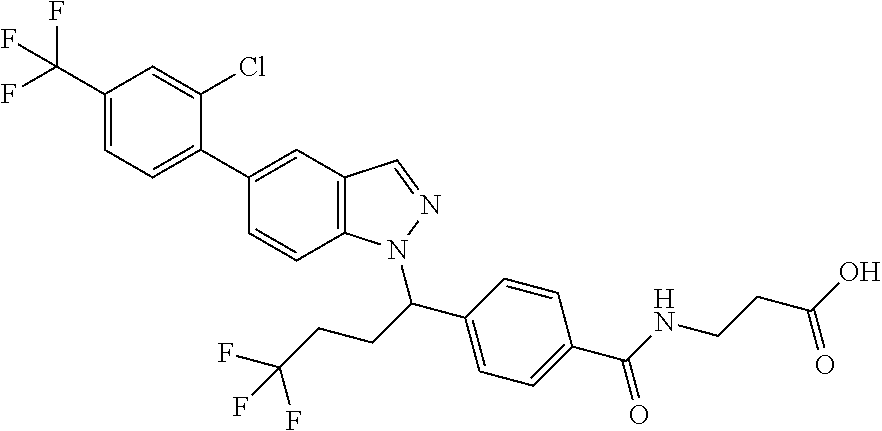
C12=C(C=C(C3=CC=C(C(F)(F)F)C=C3Cl)C=C1)C=NN2C(CCC(F)(F)F)C1=CC=C(C(NCCC(O)=O)=O)C=C1
